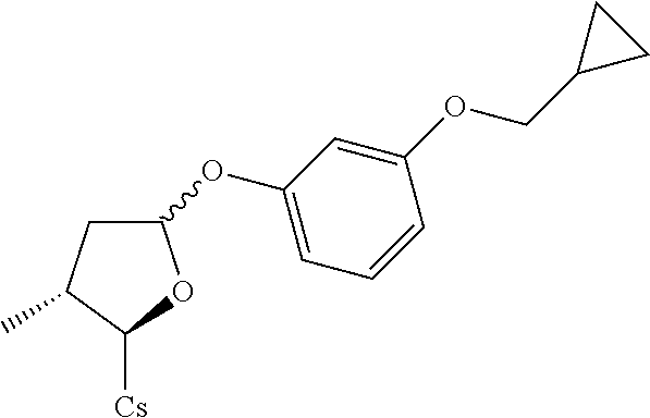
C1C(C)C([Cs])OC1OC1=CC=CC(OCC2CC2)=C1
